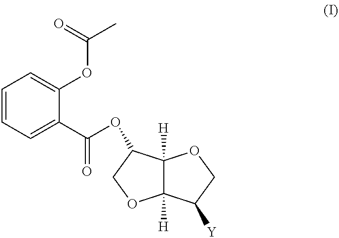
C1=CC=C(C(=O)OC2C3([H])C([H])(OC2)C([Y])CO3)C(OC(C)=O)=C1
